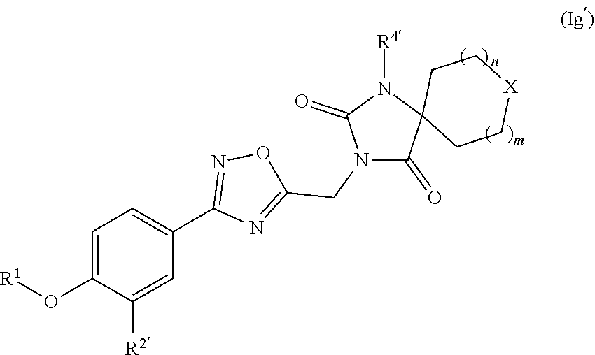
C1(C2=CC=C(O[R1])C([R2])=C2)=NOC(CN2C(=O)C3(N([R4])C2=O)CC[X]CC3)=N1
